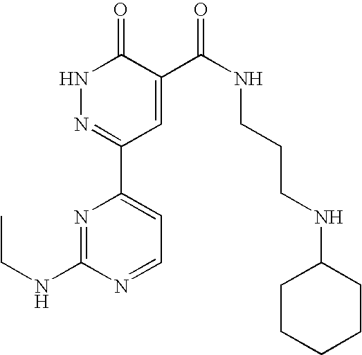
N1N=C(C2=CC=NC(NCC)=N2)C=C(C(NCCCNC2CCCCC2)=O)C1=O
